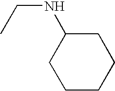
C1CCCCC1NCC
